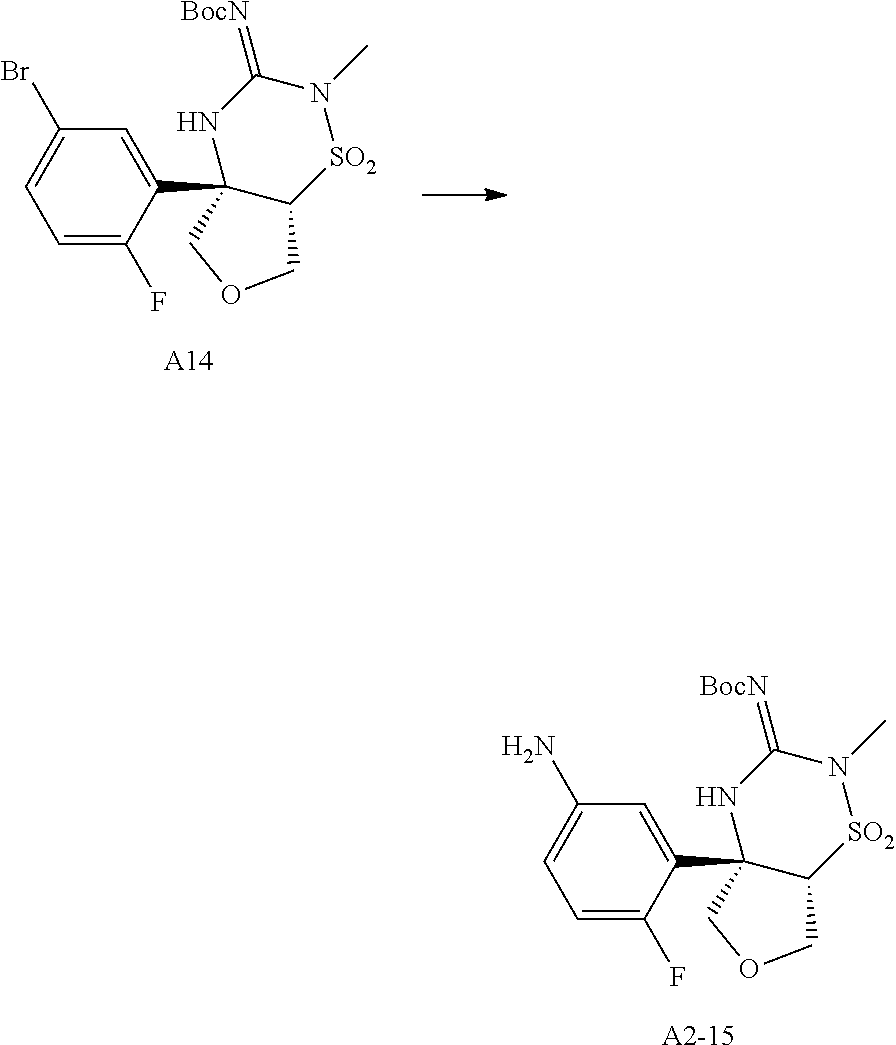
C1(N)=CC=C(F)C(C23NC(=[BocN])N(C)[SO2]C2COC3)=C1.[A2-15].C1(Br)=CC=C(F)C(C23NC(=[BocN])N(C)[SO2]C2COC3)=C1.[A14]
